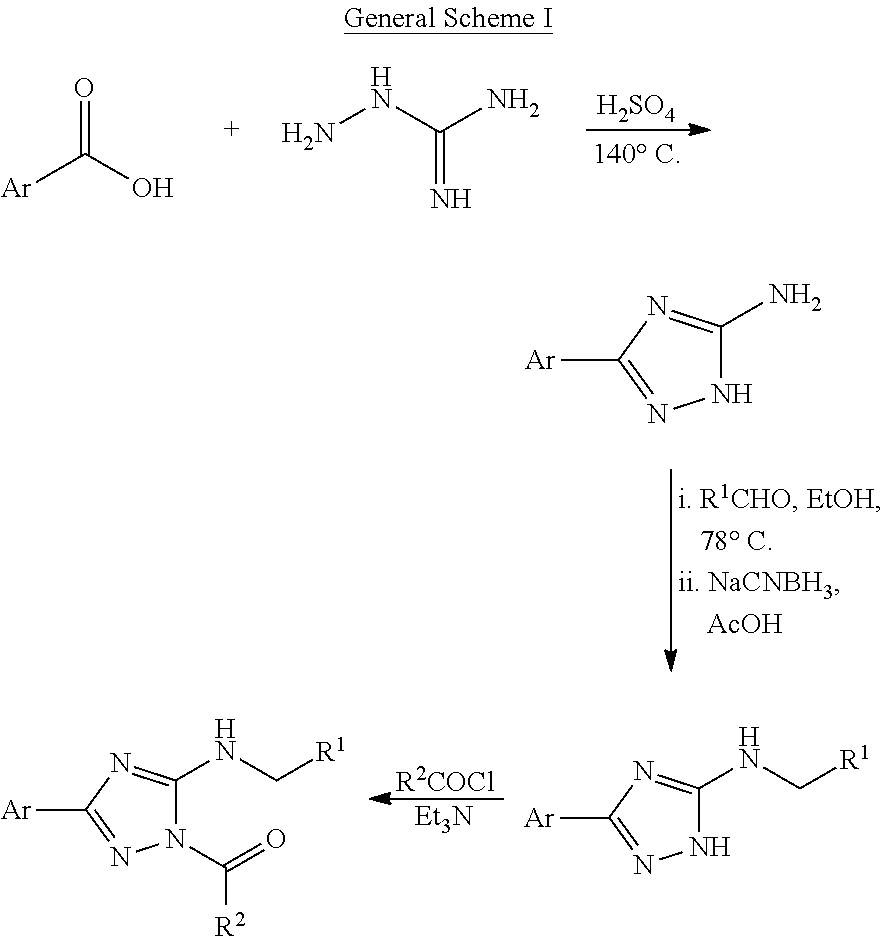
[Ar]C(O)=O.NNC(N)=N.[H2SO4].N1C(N)=NC([Ar])=N1.N1(C(=O)[R2])C(NC[R1])=NC([Ar])=N1.[R2COCl].[Et3N].N1C(NC[R1])=NC([Ar])=N1
